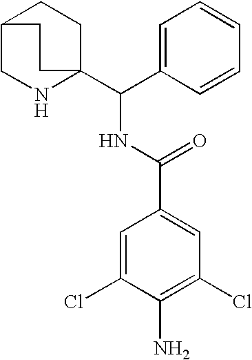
C1=C(C(C23CCC(CN2)CC3)NC(C2=CC(Cl)=C(N)C(Cl)=C2)=O)C=CC=C1
